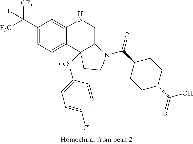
C1(C([CF3])([F3C])F)=CC=C2C(=C1)NCC1C2([O2S]C2=CC=C(Cl)C=C2)CCN1C(=O)C1CCC(C(O)=O)CC1
